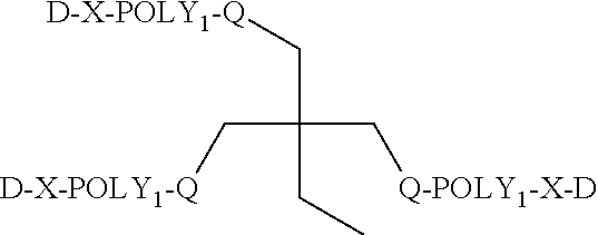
C(C(CC)(C[Q-POLY1-X-D])C[D-X-POLY1-Q])[D-X-POLY1-Q]
